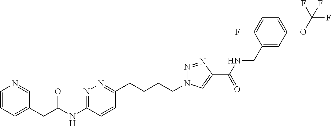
C1=CC=C(CC(NC2=NN=C(CCCCN3N=NC(C(NCC4=CC(OC(F)(F)F)=CC=C4F)=O)=C3)C=C2)=O)C=N1
